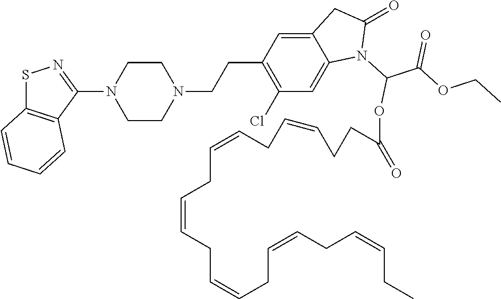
S1C2=C(C(N3CCN(CCC4=C(Cl)C=C5C(=C4)CC(=O)N5C(C(OCC)=O)OC(CCC=CCC=CCC=CCC=CCC=CCC=CCC)=O)CC3)=N1)C=CC=C2
